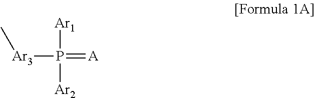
[Ar3](P(=[A])([Ar1])[Ar2])C
